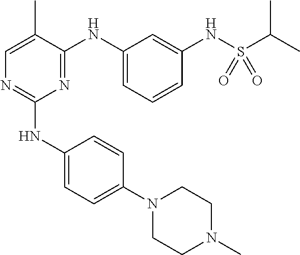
C1(NC2=CC=C(N3CCN(C)CC3)C=C2)=NC=C(C)C(NC2=CC=CC(NS(C(C)C)(=O)=O)=C2)=N1
